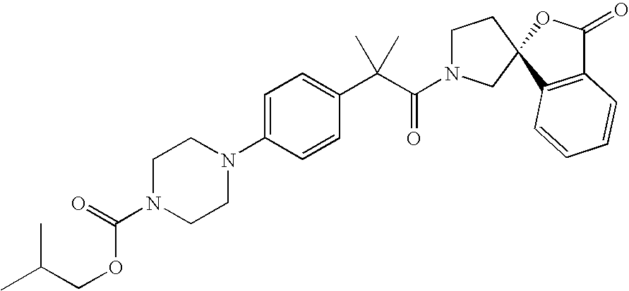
C1=C(N2CCN(C(=O)OCC(C)C)CC2)C=CC(C(C(=O)N2CCC3(C2)C2=C(C(=O)O3)C=CC=C2)(C)C)=C1
